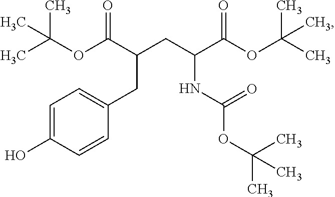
CC(OC(C(CC(C(OC(C)(C)C)=O)NC(=O)OC(C)(C)C)CC1=CC=C(O)C=C1)=O)(C)C
